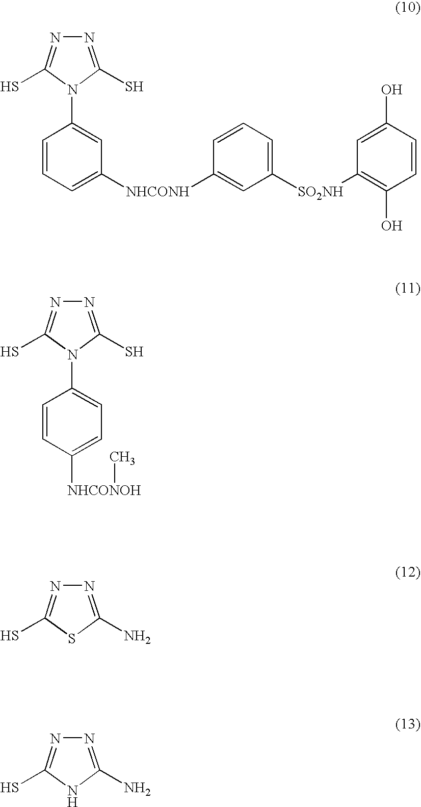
C1=CC=C([NHCONH]C2=CC([SO2NH]C3=C(O)C=CC(O)=C3)=CC=C2)C=C1N1C(S)=NN=C1S.C1=CC([NHCONOH]C)=CC=C1N1C(S)=NN=C1S.N1=C(N)SC(S)=N1.N1=C(N)NC(S)=N1
